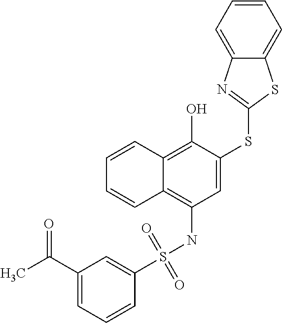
C1=CC2=C(O)C(SC3=NC4=CC=CC=C4S3)=CC(NS(=O)(=O)C3=CC(C(C)=O)=CC=C3)=C2C=C1
